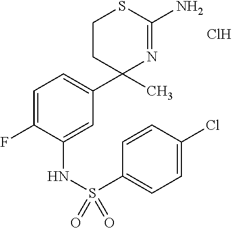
C1(C2(C)N=C(N)SCC2)=CC=C(F)C(NS(C2=CC=C(Cl)C=C2)(=O)=O)=C1.Cl
